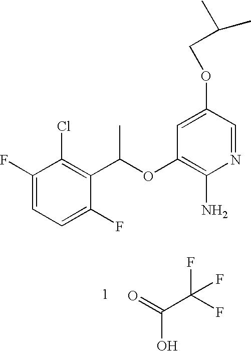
C1(F)=CC=C(F)C(C(OC2=C(N)N=CC(OCC(C)C)=C2)C)=C1Cl.C(C(F)(F)F)(=O)O
